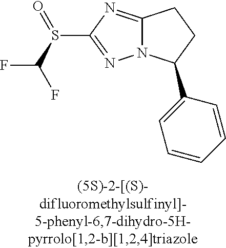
C12=NC(S(=O)C(F)F)=NN1C(C1=CC=CC=C1)CC2
